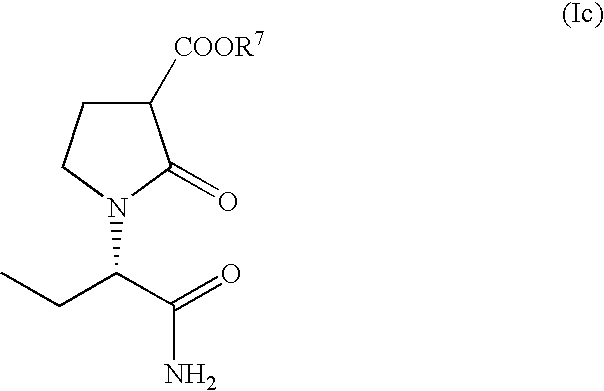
C1([COOR7])CCN(C(C(N)=O)CC)C1=O
